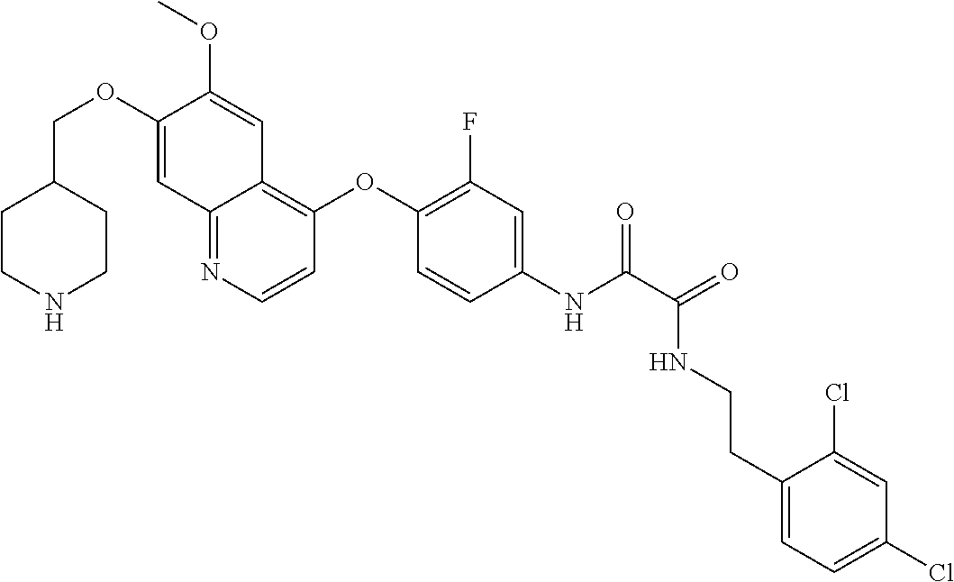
C1CNCCC1COC1=CC2=NC=CC(OC3=C(F)C=C(NC(=O)C(NCCC4=CC=C(Cl)C=C4Cl)=O)C=C3)=C2C=C1OC
